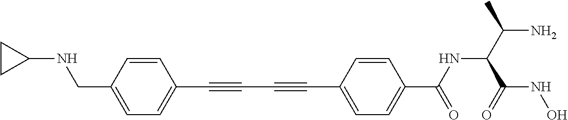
C1=CC(CNC2CC2)=CC=C1C#CC#CC1=CC=C(C(NC(C(N)C)C(NO)=O)=O)C=C1
